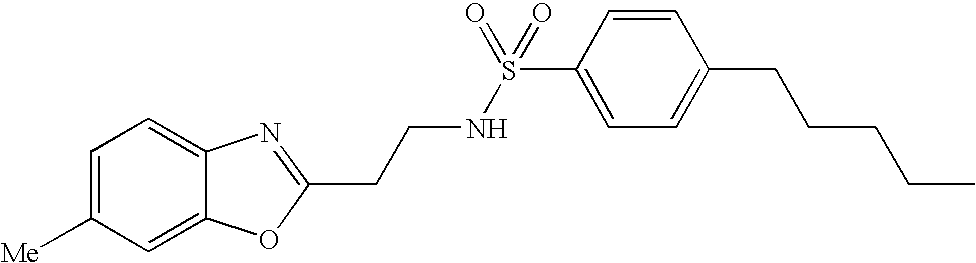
C1=C([Me])C=C2C(=C1)N=C(CCNS(C1=CC=C(CCCCC)C=C1)(=O)=O)O2
